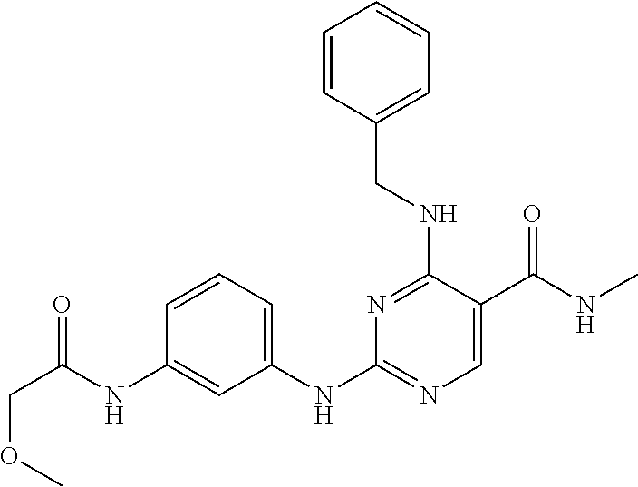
C1=CC=C(NC2=NC=C(C(NC)=O)C(NCC3=CC=CC=C3)=N2)C=C1NC(COC)=O
